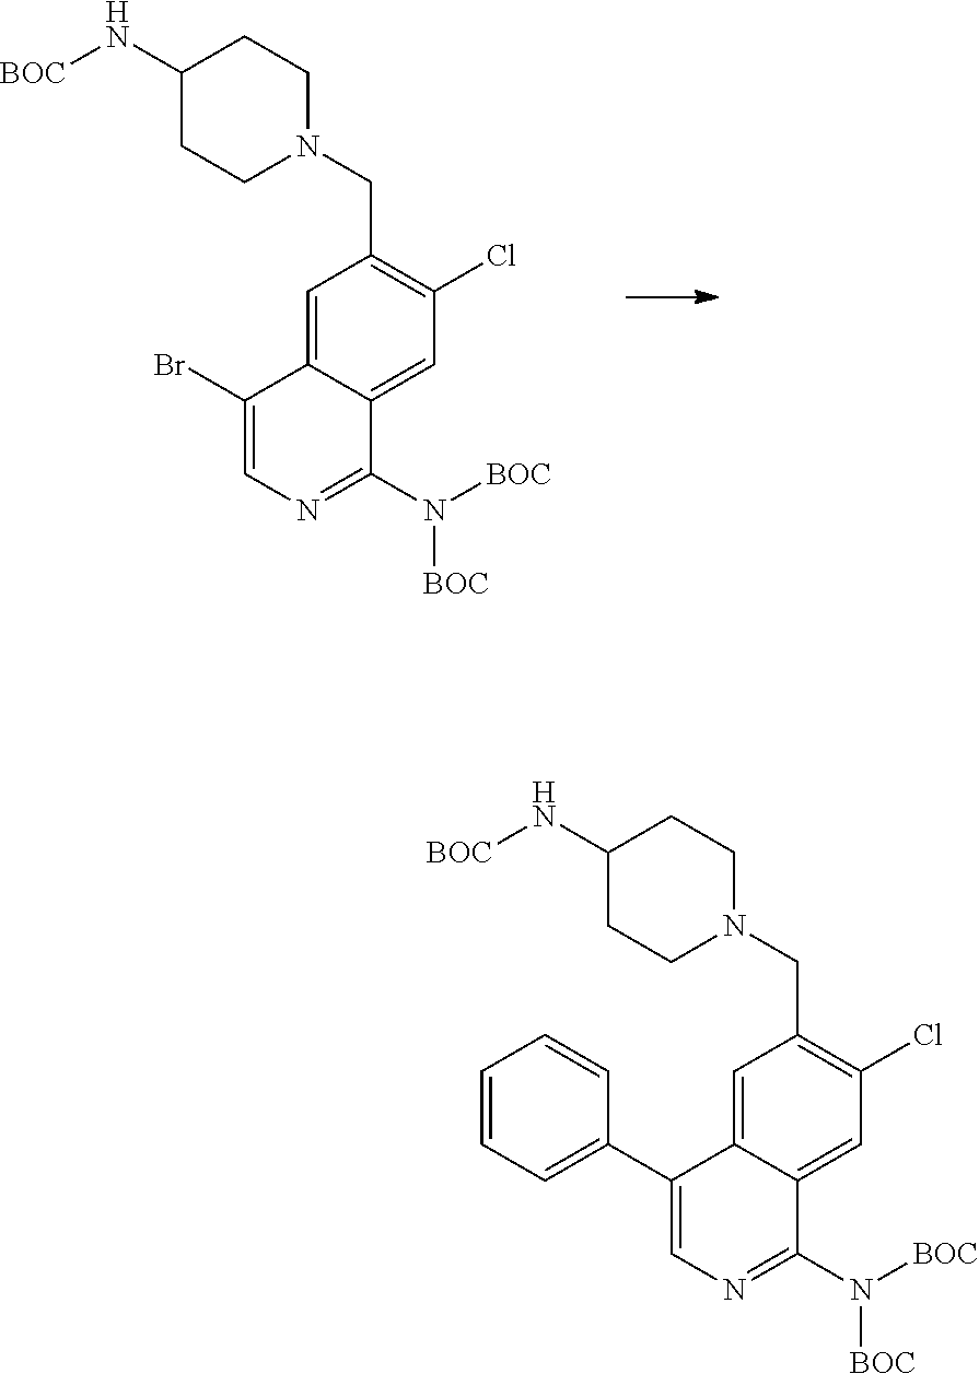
C1=C2C(=CC(Cl)=C1CN1CCC(N[BOC])CC1)C(N([BOC])[BOC])=NC=C2Br.C1=C2C(=CC(Cl)=C1CN1CCC(N[BOC])CC1)C(N([BOC])[BOC])=NC=C2C1=CC=CC=C1
